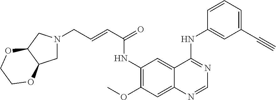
C1=C2C(=CC(NC(C=CCN3CC4C(C3)OCCO4)=O)=C1OC)C(NC1=CC(C#C)=CC=C1)=NC=N2
